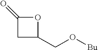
C1(=O)CC(CO[Bu])O1
